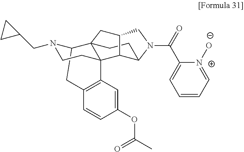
C12CC3=C(C=C(OC(C)=O)C=C3)C3(CCN1CC1CC1)C21CCC2C3C(C1)CN2C(=O)C1=CC=CC=[N+]1[O-]
